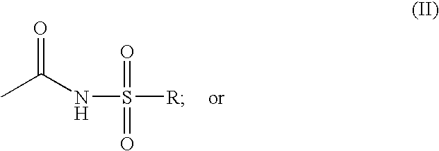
O=C(NS(=O)(=O)[R])C
